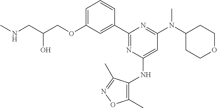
C1=C(OCC(CNC)O)C=C(C2=NC(NC3=C(C)ON=C3C)=CC(N(C3CCOCC3)C)=N2)C=C1
